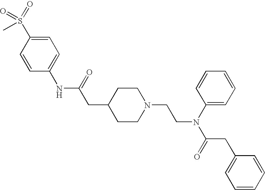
C1(NC(=O)CC2CCN(CCN(C(CC3=CC=CC=C3)=O)C3=CC=CC=C3)CC2)=CC=C(S(=O)(=O)C)C=C1
